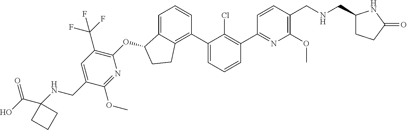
O(C1C2=CC=CC(C3=CC=CC(C4=NC(OC)=C(CNCC5CCC(=O)N5)C=C4)=C3Cl)=C2CC1)C1=C(C(F)(F)F)C=C(CNC2(C(O)=O)CCC2)C(OC)=N1
